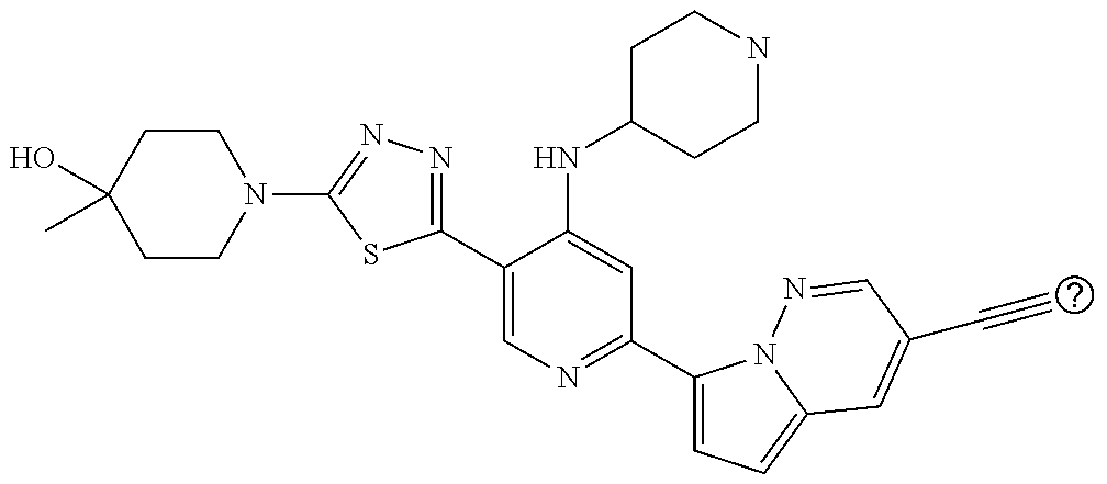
C1CN(C2=NN=C(C3=CN=C(C4=CC=C5N4N=CC(C#C)=C5)C=C3NC3CCNCC3)S2)CCC1(O)C
